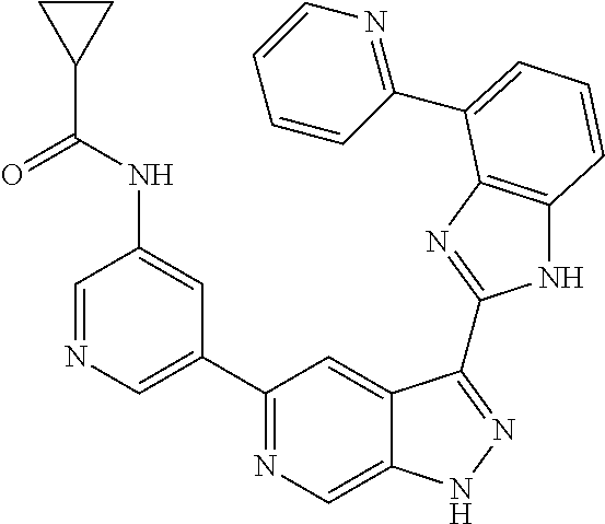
C1=NC=C(C2=NC=C3C(=C2)C(C2=NC4=C(N2)C=CC=C4C2=NC=CC=C2)=NN3)C=C1NC(C1CC1)=O
